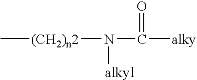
C[(CH2)n2]N(C([alky])=O)[alkyl]
